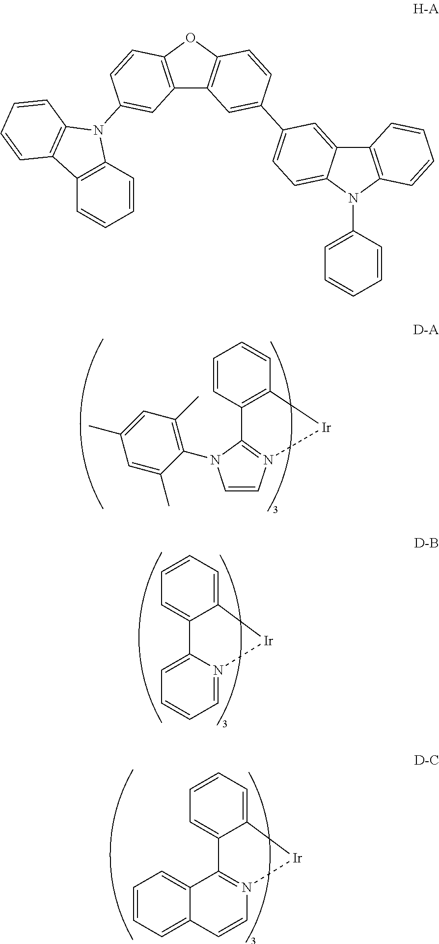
C1=CC2=C(C=C1)[Ir]N1=C2N(C2=C(C)C=C(C)C=C2C)C=C1.C1=CC=C2C(=C1)C1=CC=CC=N1[Ir]2.C1=CC=C2C(=C1)C1=N([Ir]2)C=CC2=CC=CC=C12.C12=C(OC3=C1C=C(C1=CC=C4C(=C1)C1=C(N4C4=CC=CC=C4)C=CC=C1)C=C3)C=CC(N1C3=C(C=CC=C3)C3=C1C=CC=C3)=C2
